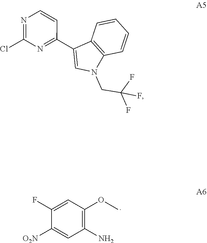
C(C(F)(F)F)N1C2=C(C=CC=C2)C(C2=NC(Cl)=NC=C2)=C1.C1(N)=C(OC)C=C(F)C([O2N])=C1
